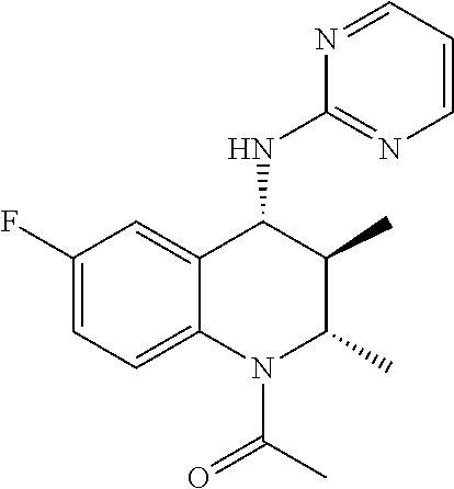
C1(F)=CC=C2C(=C1)C(NC1=NC=CC=N1)C(C)C(C)N2C(C)=O
